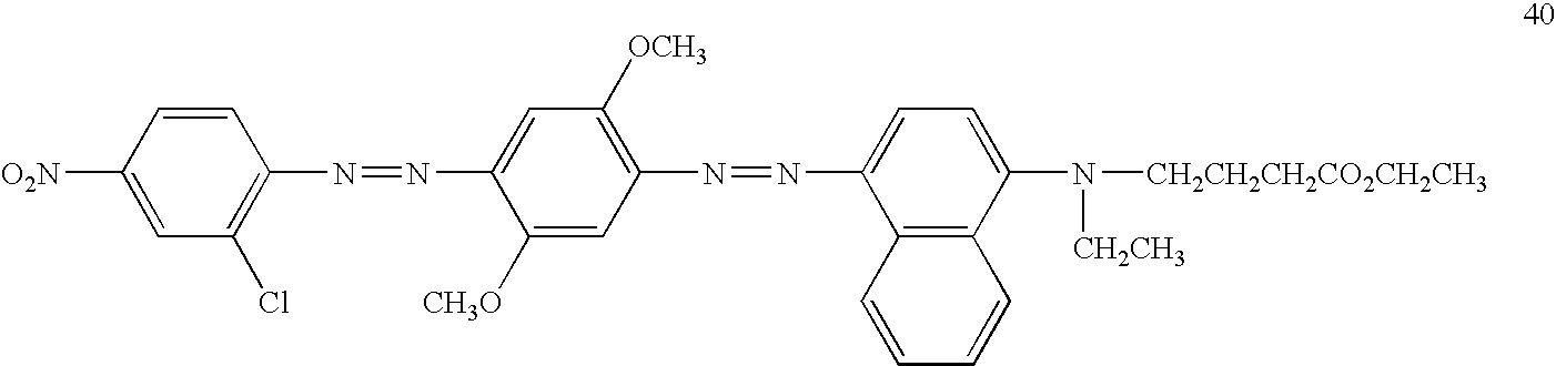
C1=CC(N=NC2=CC([OCH3])=C(N=NC3=CC=C(N([CH2CH2CH2CO2CH2CH3])[CH2CH3])C4=C3C=CC=C4)C=C2[CH3O])=C(Cl)C=C1[O2N]
